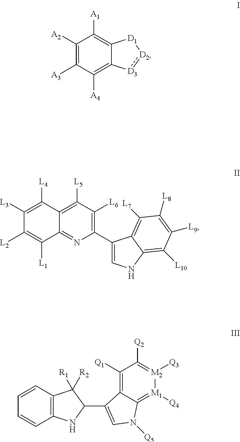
C1([A2])=C([A3])C([A4])=C2C(=C1[A1])[D1][D2]:[D3]2.C12=C([L5])C([L6])=C(C3=CNC4=C([L10])C([L9])=C([L8])C([L7])=C34)N=C1C([L1])=C([L2])C([L3])=C2[L4].C1([Q1])=C2C(=[M1]([Q4])[M2]([Q3])=C1[Q2])N([Q5])C=C2C1C([R1])([R2])C2=C(N1)C=CC=C2
